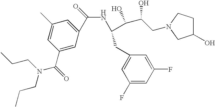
C1(C)=CC(C(=O)N(CCC)CCC)=CC(C(=O)NC(C(C(CN2CCC(O)C2)O)O)CC2=CC(F)=CC(F)=C2)=C1
